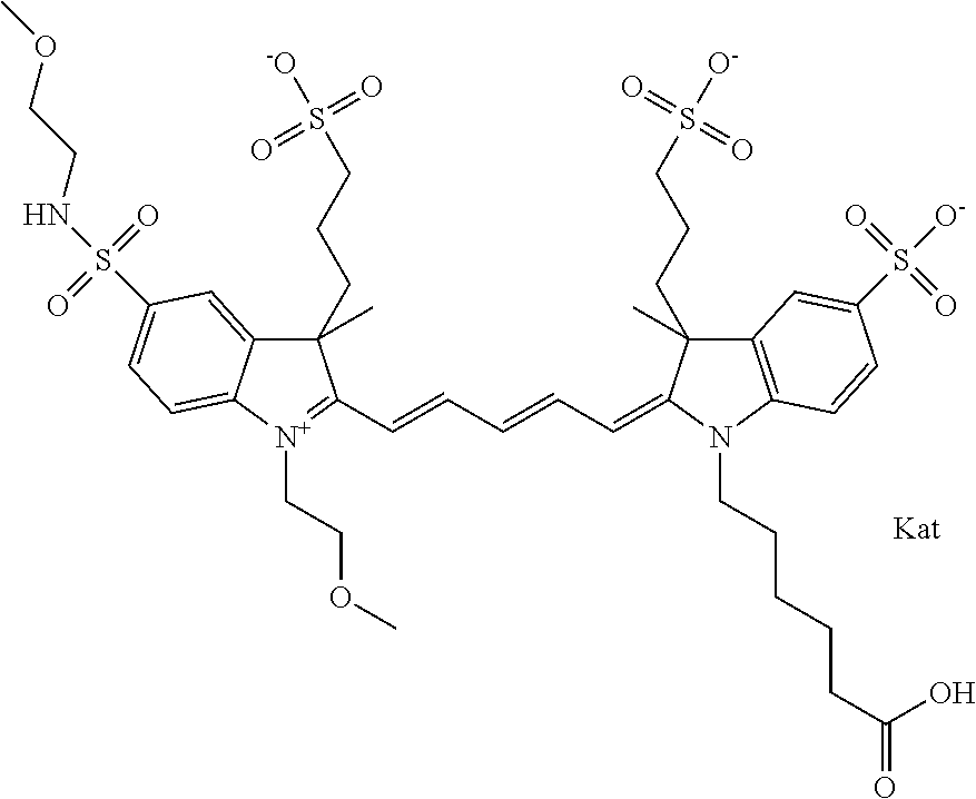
C12=CC(S(NCCOC)(=O)=O)=CC=C1[N+](CCOC)=C(C=CC=CC=C1N(CCCCCC(=O)O)C3=C(C=C(S([O-])(=O)=O)C=C3)C1(CCCS([O-])(=O)=O)C)C2(CCCS([-O])(=O)=O)C
